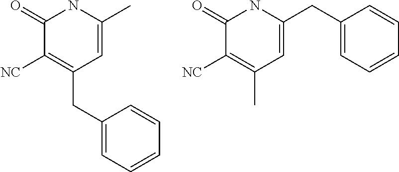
N1C(=O)C([NC])=C(CC2=CC=CC=C2)C=C1C.C1(CC2=CC(C)=C([NC])C(=O)N2)=CC=CC=C1
